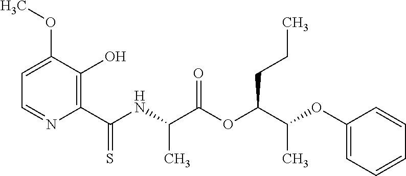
C1=C(OC)C(O)=C(C(NC(C(OC(C(OC2=CC=CC=C2)C)CCC)=O)C)=S)N=C1
